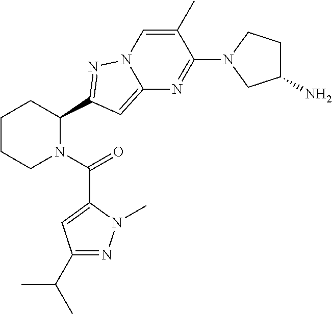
C1CCN(C(=O)C2=CC(C(C)C)=NN2C)C(C2=NN3C=C(C)C(N4CC(N)CC4)=NC3=C2)C1
